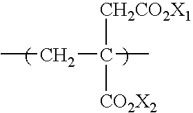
CCC(C)([CO2X2])[CH2CO2X1]
